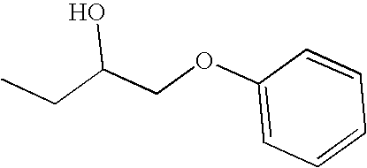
C1=CC(OCC(CC)O)=CC=C1
